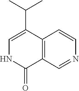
C1=C(C(C)C)C2=C(C(=O)N1)C=NC=C2
